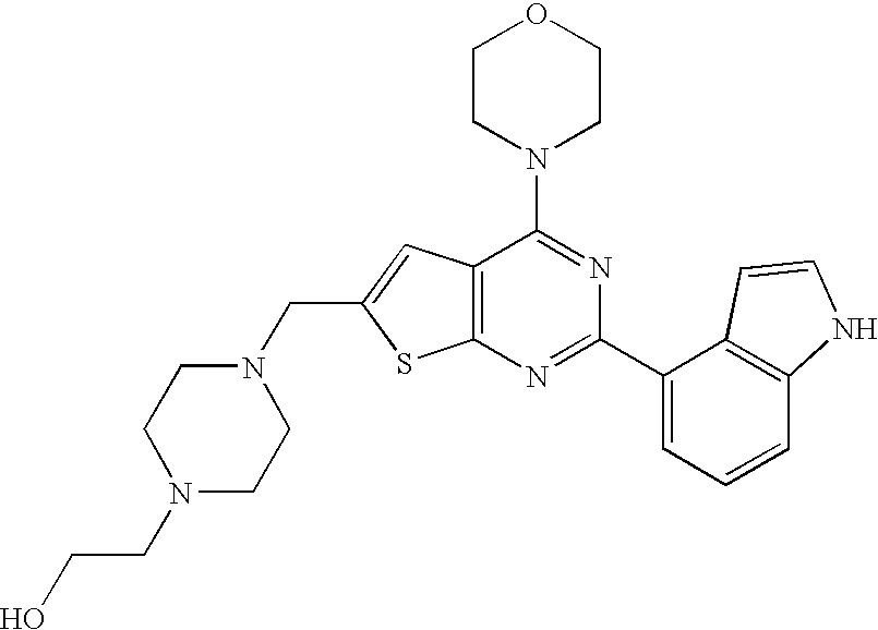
C12=C(N=C(C3=CC=CC4=C3C=CN4)N=C1N1CCOCC1)SC(CN1CCN(CCO)CC1)=C2
